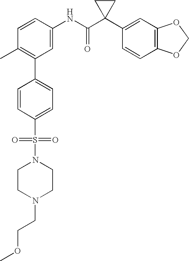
C1(NC(C2(C3=CC4=C(C=C3)OCO4)CC2)=O)=CC(C2=CC=C(S(=O)(=O)N3CCN(CCOC)CC3)C=C2)=C(C)C=C1
